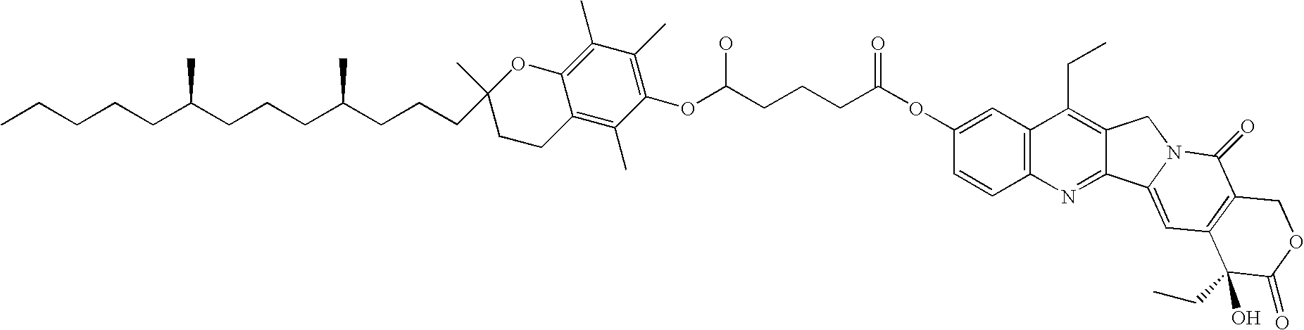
CCCCCC(CCCC(CCCC1(C)OC2=C(C)C(C)=C(OC(CCCC(=O)OC3=CC4=C(C=C3)N=C3C(=C4CC)CN4C3=CC3=C(C4=O)COC(=O)C3(O)CC)O)C(C)=C2CC1)C)C
